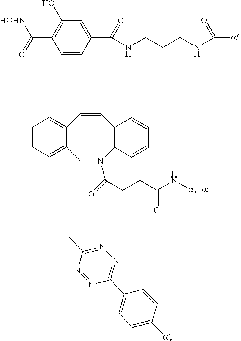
O=C(CCC(N[a])=O)N1C2=C(C#CC3=CC=CC=C3C1)C=CC=C2.C1=CC(C(NCCCNC([a])=O)=O)=CC(O)=C1C([HOHN])=O.C1(C2=NN=C(C)N=N2)=CC=C([a])C=C1
